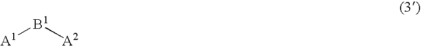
[A1][B1][A2]
